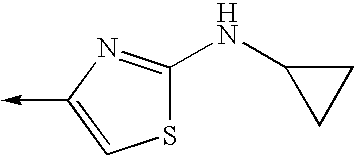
C1(NC2CC2)=NC(->C)=CS1
